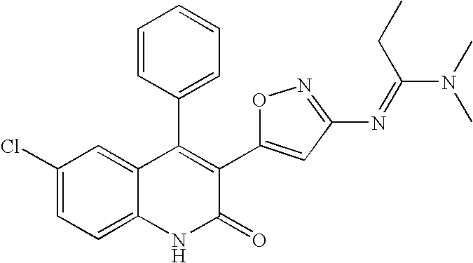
C1(Cl)=CC=C2C(=C1)C(C1=CC=CC=C1)=C(C1=CC(N=C(N(C)C)CC)=NO1)C(=O)N2
